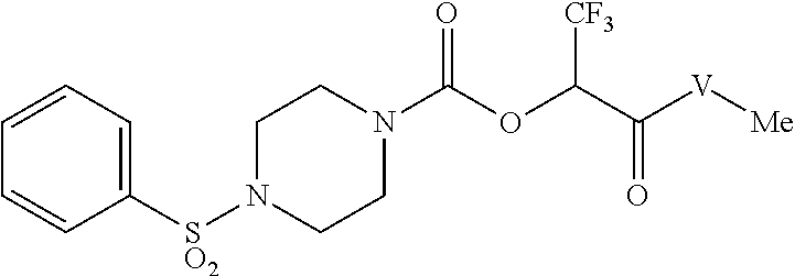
[SO2](N1CCN(C(OC(C(=O)[V][Me])[CF3])=O)CC1)C1=CC=CC=C1
